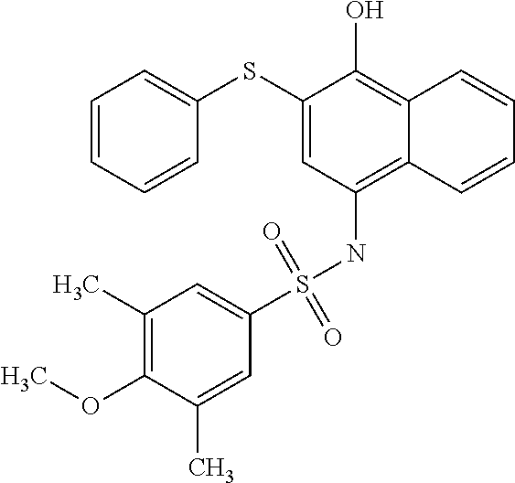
C1(SC2=CC=CC=C2)=CC(NS(C2=CC(C)=C(OC)C(C)=C2)(=O)=O)=C2C(=C1O)C=CC=C2
